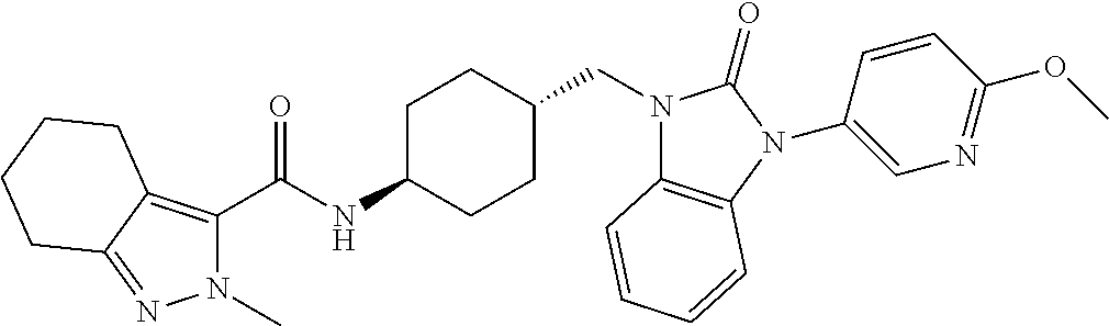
N1(C)C(C(NC2CCC(CN3C4=C(N(C5=CN=C(OC)C=C5)C3=O)C=CC=C4)CC2)=O)=C2C(=N1)CCCC2
